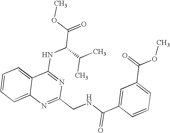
C12=CC=CC=C1N=C(CNC(C1=CC(C(=O)OC)=CC=C1)=O)N=C2NC(C(=O)OC)C(C)C
